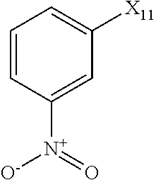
C1=CC([N+](=O)[O-])=CC([X11])=C1
